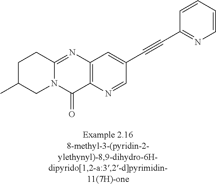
N12C(=NC3=C(C1=O)N=CC(C#CC1=NC=CC=C1)=C3)CCC(C)C2
